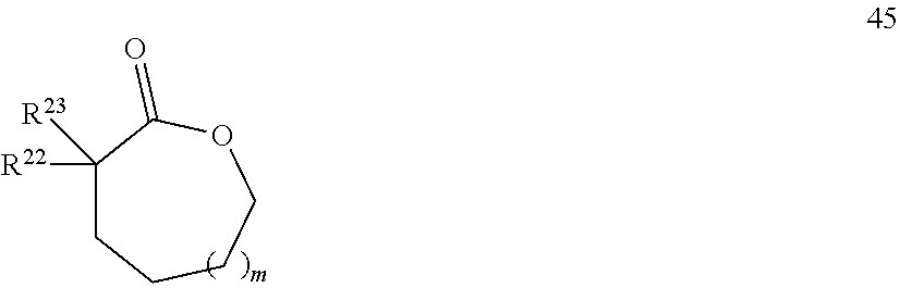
C1([R22])([R23])CCCCOC1=O
